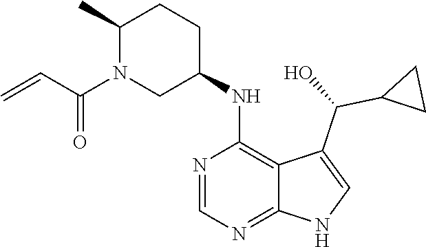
C1(C)N(C(C=C)=O)CC(NC2=C3C(=NC=N2)NC=C3C(O)C2CC2)CC1
